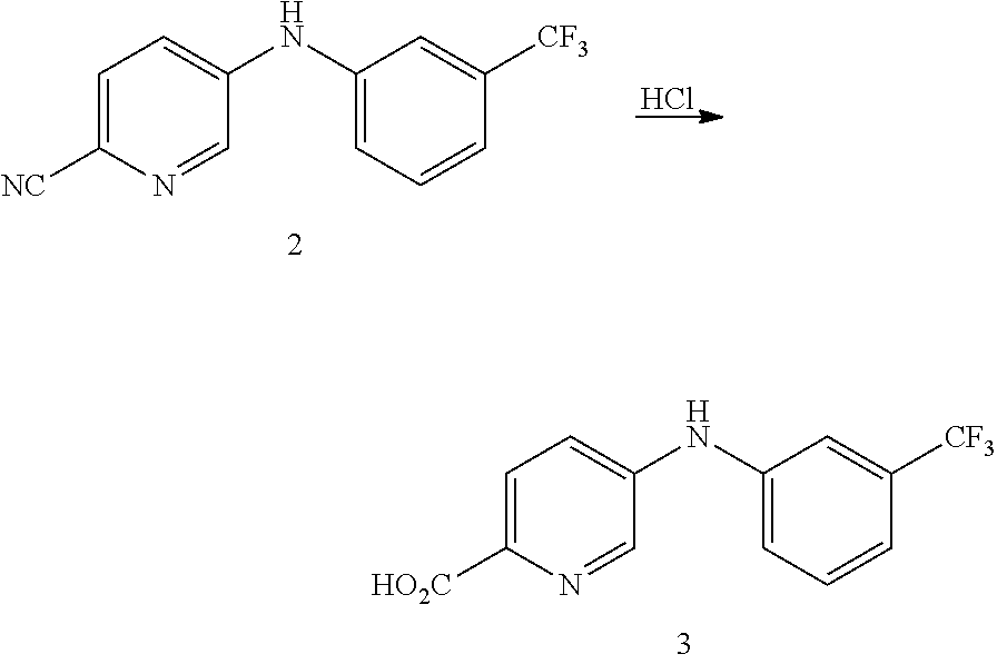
C1=C([NC])N=CC(NC2=CC=CC([CF3])=C2)=C1.Cl.C1=C([HO2C])N=CC(NC2=CC=CC([CF3])=C2)=C1
